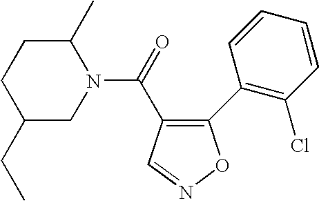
C1(CC)CN(C(=O)C2=C(C3=C(Cl)C=CC=C3)ON=C2)C(C)CC1
